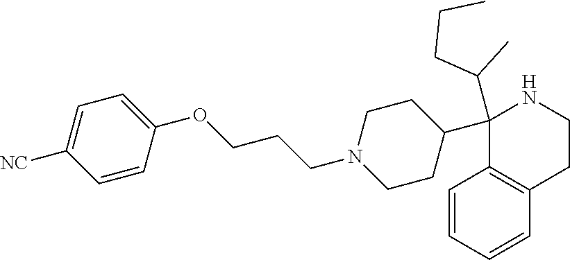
C1=CC=CC2=C1C(C1CCN(CCCOC3=CC=C([NC])C=C3)CC1)(C(C)CCC)NCC2
